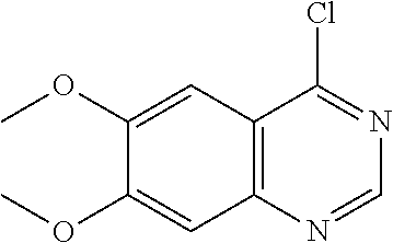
C1(OC)=CC2=C(C=C1OC)N=CN=C2Cl
